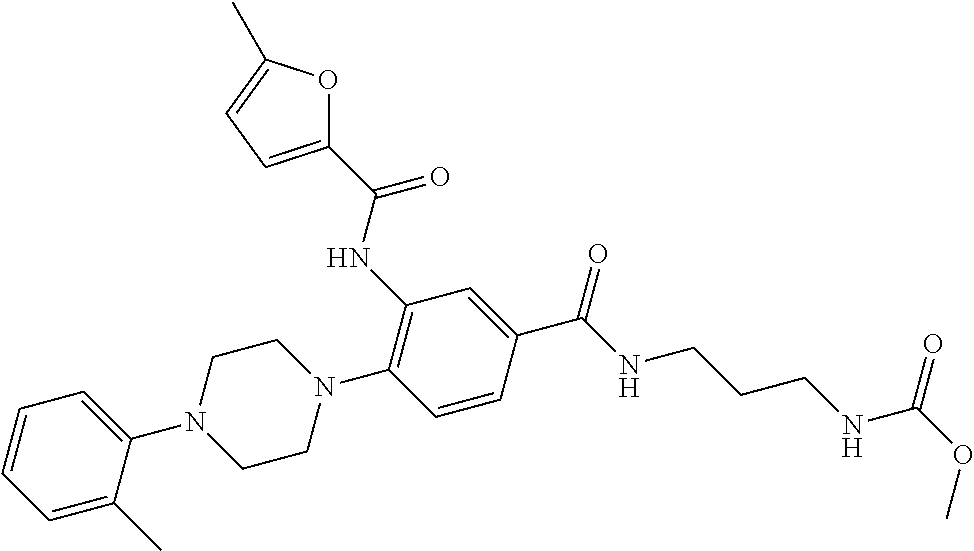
C1=C(C)C(N2CCN(C3=C(NC(=O)C4=CC=C(C)O4)C=C(C(NCCCNC(OC)=O)=O)C=C3)CC2)=CC=C1
